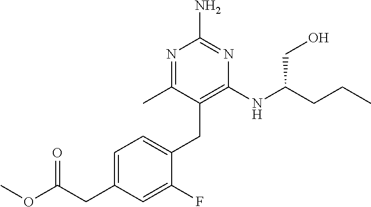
C1(NC(CCC)CO)=C(CC2=CC=C(CC(OC)=O)C=C2F)C(C)=NC(N)=N1
